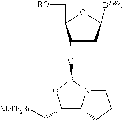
C1(OP2OC(C[MePh2Si])C3N2CCC3)CC([BPRO])OC1C[RO]
